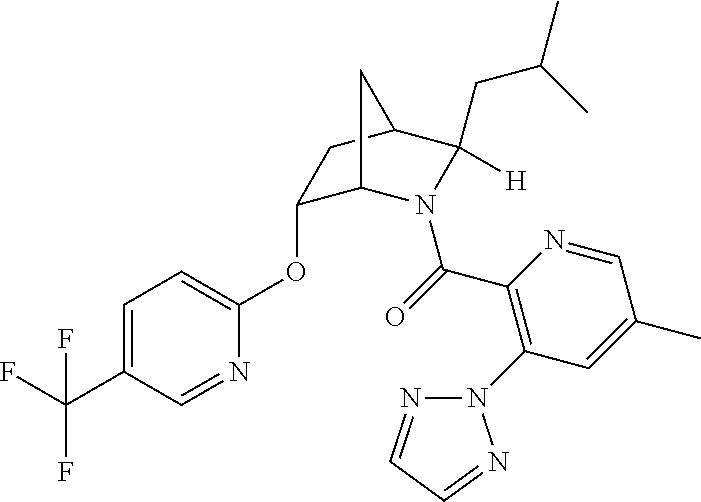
C1(OC2=CC=C(C(F)(F)F)C=N2)C2N(C(=O)C3=C(N4N=CC=N4)C=C(C)C=N3)C(CC(C)C)([H])C(C1)C2
